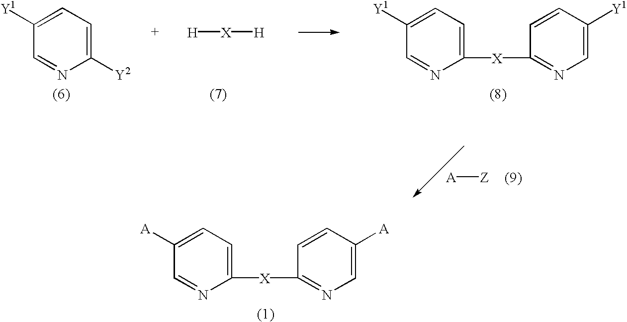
C1([Y2])=CC=C([Y1])C=N1.[H][X][H].C1([X]C2=NC=C([Y1])C=C2)=CC=C([Y1])C=N1.[A][Z].C1([X]C2=NC=C([A])C=C2)=CC=C([A])C=N1
